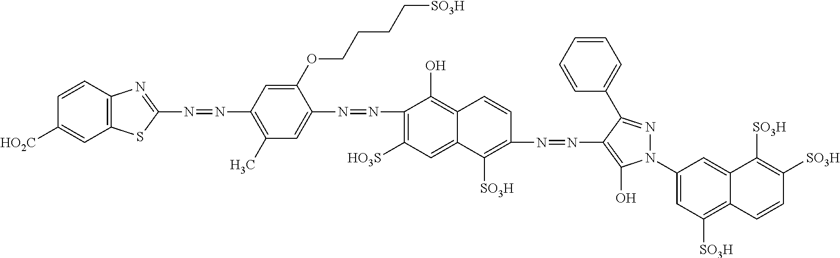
N(=NC1=C(C)C=C(N=NC2=C([HO3S])C=C3C(=C2O)C=CC(N=NC2=C(O)N(C4=CC([SO3H])=C5C(=C4)C([SO3H])=C([SO3H])C=C5)N=C2C2=CC=CC=C2)=C3[SO3H])C(OCCCC[SO3H])=C1)C1=NC2=C(S1)C=C([HO2C])C=C2
